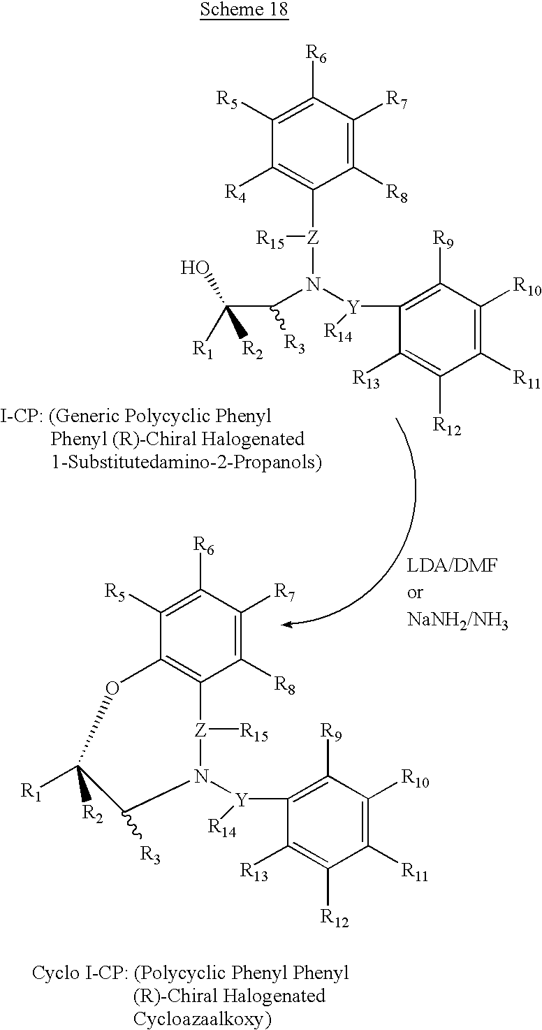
C1([R5])=C([R6])C([R7])=C([R8])C2=C1OC([R2])([R1])C([R3])N([Y]([R14])C1=C([R9])C([R10])=C([R11])C([R12])=C1[R13])[Z]2[R15].C1([R5])=C([R6])C([R7])=C([R8])C([Z]([R15])N([Y](C2=C([R9])C([R10])=C([R11])C([R12])=C2[R13])[R14])C(C([R1])([R2])O)[R3])=C1[R4]
